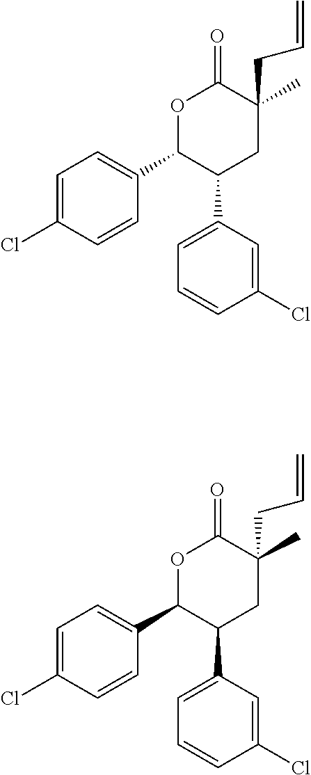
C1=C(Cl)C=CC(C2C(C3=CC=CC(Cl)=C3)CC(C)(CC=C)C(=O)O2)=C1.C1=C(Cl)C=CC(C2C(C3=CC=CC(Cl)=C3)CC(C)(CC=C)C(=O)O2)=C1
